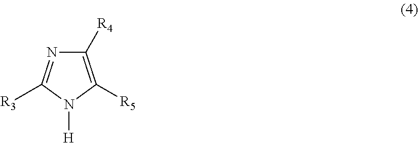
C1([R4])=C([R5])N([H])C([R3])=N1
